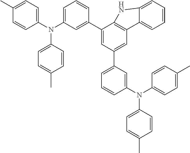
C1(N(C2=CC=C(C)C=C2)C2=CC=C(C)C=C2)=CC=CC(C2=CC(C3=CC=CC(N(C4=CC=C(C)C=C4)C4=CC=C(C)C=C4)=C3)=CC3=C2NC2=CC=CC=C32)=C1
